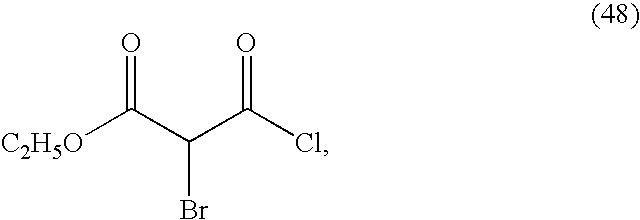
[C2H5O]C(C(C(Cl)=O)Br)=O
